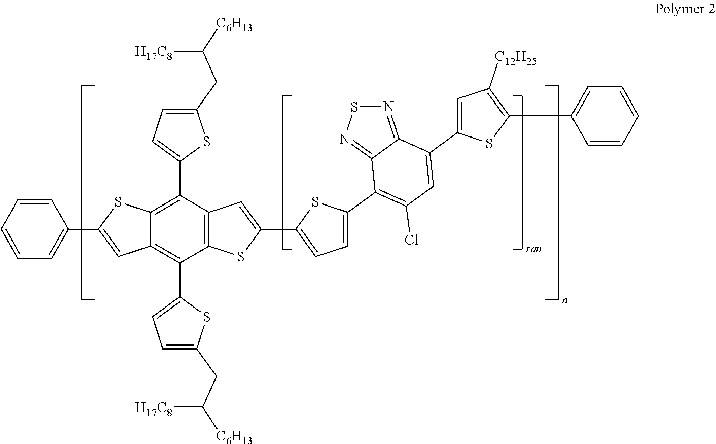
C1=CC=CC=C1C1=CC2=C(C3=CC=C(CC([H17C8])[C6H13])S3)C3=C(C(C4=CC=C(CC([H17C8])[C6H13])S4)=C2S1)C=C(C1=CC=C(C2=C(Cl)C=C(C4=CC([C12H25])=C(C5=CC=CC=C5)S4)C4=NSN=C24)S1)S3
